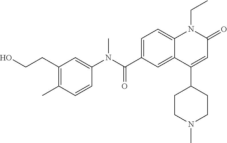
C1(N(C(C2=CC=C3C(=C2)C(C2CCN(C)CC2)=CC(=O)N3CC)=O)C)=CC(CCO)=C(C)C=C1
